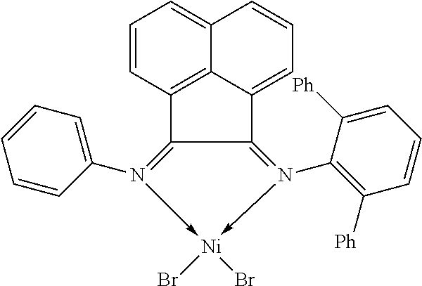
C1=CC2=C3C(=C1)C=CC=C3C1=N(C3=C([Ph])C=CC=C3[Ph])->[Ni](Br)(Br)-N(C3=CC=CC=C3)=C21
